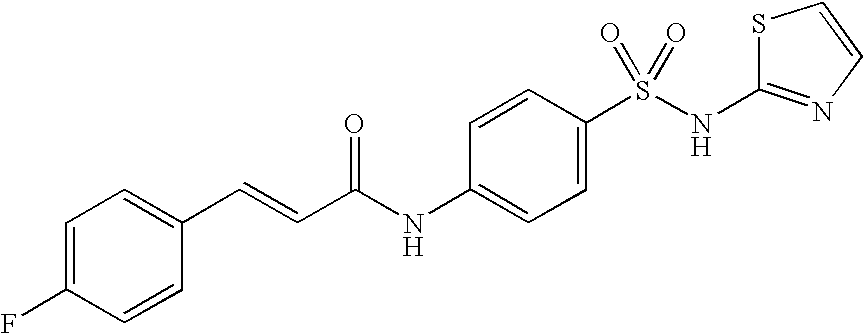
C1=C(F)C=CC(C=CC(NC2=CC=C(S(NC3=NC=CS3)(=O)=O)C=C2)=O)=C1
